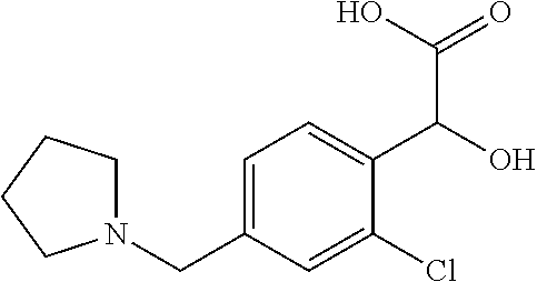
C1=C(CN2CCCC2)C=C(Cl)C(C(O)C(=O)O)=C1
